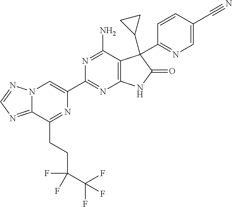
C12=NC=NN1C=C(C1=NC3=C(C(N)=N1)C(C1CC1)(C1=NC=C(C#N)C=C1)C(=O)N3)N=C2CCC(C(F)(F)F)(F)F
